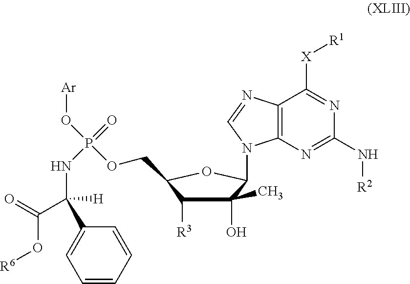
C1(O)(C)C([R3])C(COP(O[Ar])(=O)NC(C(O[R6])=O)([H])C2=CC=CC=C2)OC1N1C2=C(N=C1)C([X][R1])=NC(N[R2])=N2
